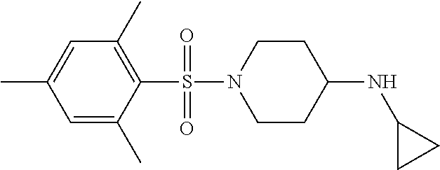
C1N(S(C2=C(C)C=C(C)C=C2C)(=O)=O)CCC(NC2CC2)C1
